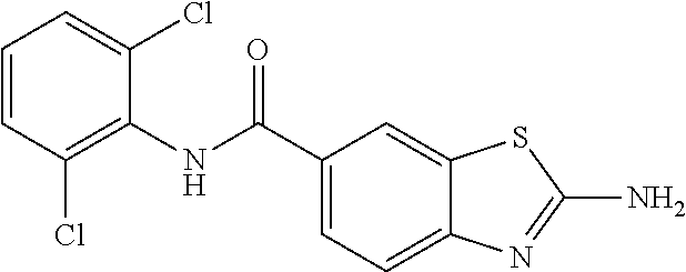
C1(C(NC2=C(Cl)C=CC=C2Cl)=O)=CC=C2C(=C1)SC(N)=N2
